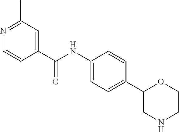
C1(C(NC2=CC=C(C3CNCCO3)C=C2)=O)=CC(C)=NC=C1
